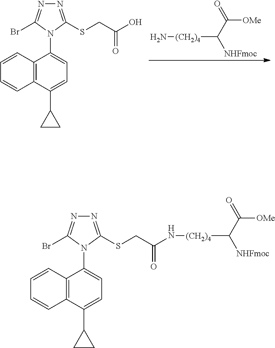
C12=C(C(C3CC3)=CC=C1N1C(Br)=NN=C1SCC(O)=O)C=CC=C2.O=C(C([NHFmoc])[(CH2)4]N)[OMe].C12=C(C(C3CC3)=CC=C1N1C(Br)=NN=C1SCC(=O)N[(CH2)4]C(C(=O)[OMe])[NHFmoc])C=CC=C2
